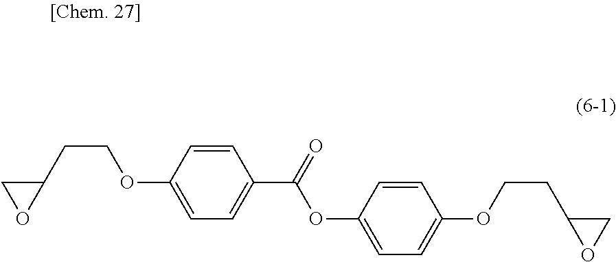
C1=CC(OCCC2CO2)=CC=C1C(OC1=CC=C(OCCC2CO2)C=C1)=O
